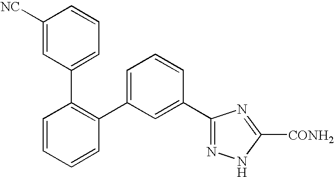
C1=CC=CC(C2=CC=CC(C3=NNC([CONH2])=N3)=C2)=C1C1=CC=CC([NC])=C1
